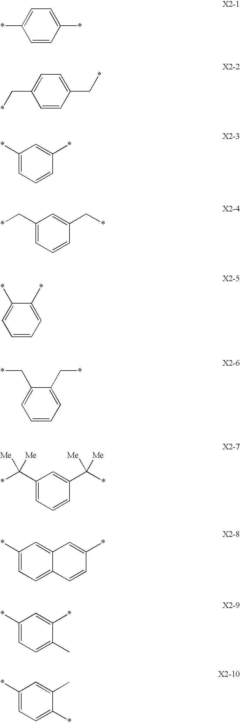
C1=CC(*)=CC=C1*.C1=CC(C*)=CC=C1C*.C1(*)=CC=CC(*)=C1.C1(C*)=CC=CC(C*)=C1.C1=CC=C(*)C(*)=C1.C1=CC=C(C*)C(C*)=C1.C1(C(*)([Me])[Me])=CC=CC(C(*)([Me])[Me])=C1.C1(*)=CC=C2C(=C1)C=C(*)C=C2.C1(*)=CC=C(C)C(*)=C1.C1(*)=CC=C(*)C(C)=C1
